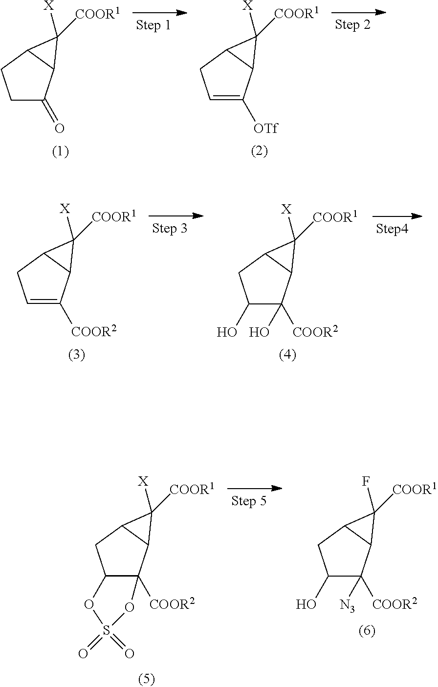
C1C(=O)C2C(C1)C2([COOR1])[X].C1=C([OTf])C2C(C1)C2([COOR1])[X].C1=C([COOR2])C2C(C1)C2([COOR1])[X].C1(O)C([COOR2])(O)C2C(C1)C2([COOR1])[X].C12C([COOR2])(C3C(C1)C3([COOR1])[X])OS(=O)(=O)O2.C1(O)C([COOR2])([N3])C2C(C1)C2([COOR1])F
